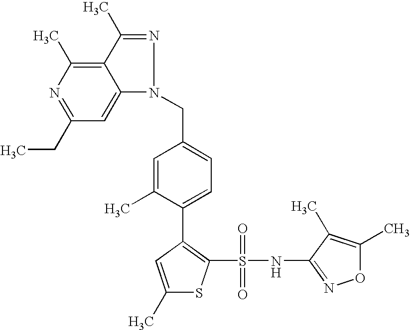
C1(C)=CC(C2=CC=C(CN3C4=CC(CC)=NC(C)=C4C(C)=N3)C=C2C)=C(S(NC2=NOC(C)=C2C)(=O)=O)S1
